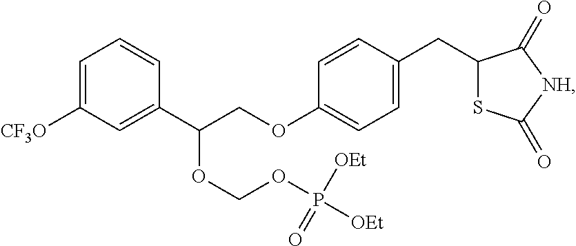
C1=C([CF3O])C=C(C(COC2=CC=C(CC3SC(=O)[NH]C3=O)C=C2)OCOP([OEt])([OEt])=O)C=C1
